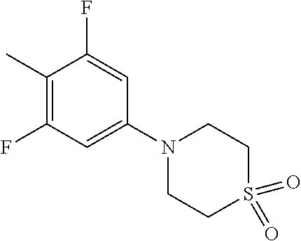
C1(C)=C(F)C=C(N2CCS(=O)(=O)CC2)C=C1F
